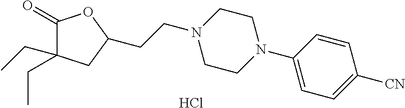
C(CN1CCN(C2=CC=C([CN])C=C2)CC1)C1CC(CC)(CC)C(=O)O1.Cl
